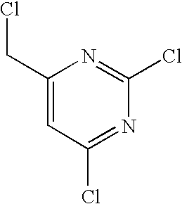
C1(CCl)=CC(Cl)=NC(Cl)=N1
